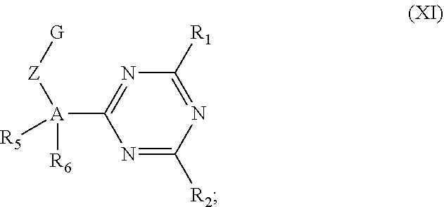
N1=C([R2])N=C([R1])N=C1[A]([R6])([R5])[Z][G]
